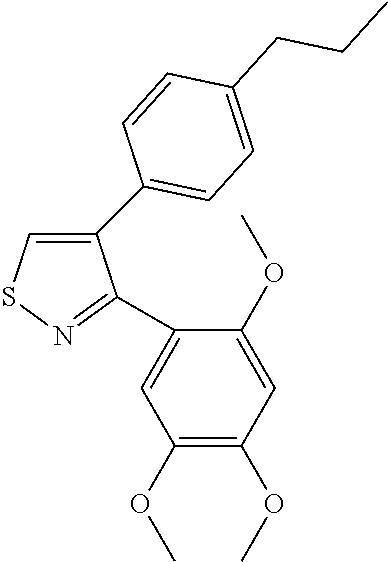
C1(C2=CC=C(CCC)C=C2)=CSN=C1C1=CC(OC)=C(OC)C=C1OC
